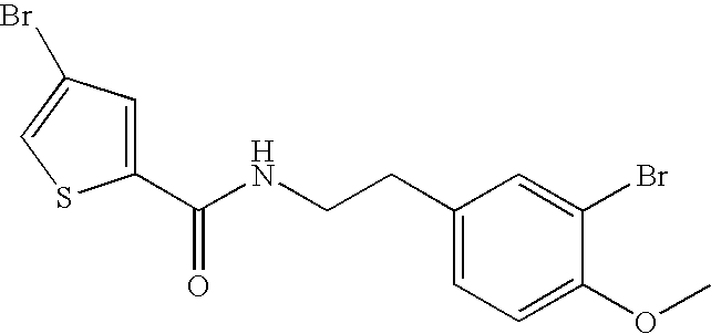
C1(C(NCCC2=CC=C(OC)C(Br)=C2)=O)=CC(Br)=CS1
